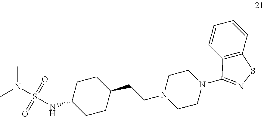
C12=C(C=CC=C1)SN=C2N1CCN(CCC2CCC(NS(N(C)C)(=O)=O)CC2)CC1
